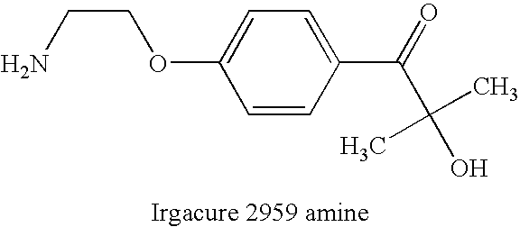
C1=CC(C(=O)C(O)(C)C)=CC=C1OCCN
